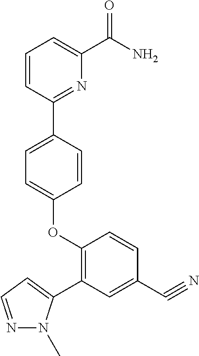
O(C1=CC=C(C2=NC(C(=O)N)=CC=C2)C=C1)C1=C(C2=CC=NN2C)C=C(C#N)C=C1
